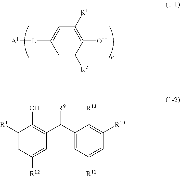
C1=C([R2])C(O)=C([R1])C=C1[L][A1].C1([R1])=CC([R12])=CC(C(C2=CC([R11])=CC([R10])=C2[R13])[R9])=C1O
